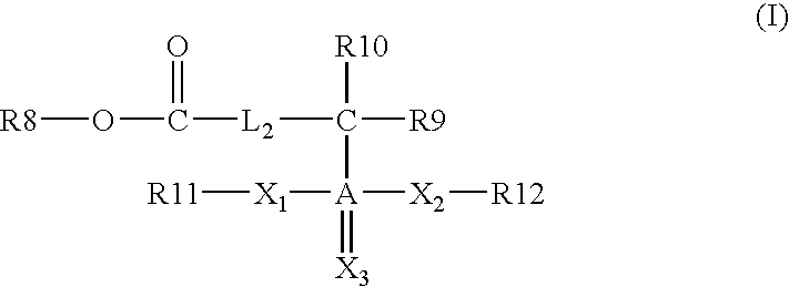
[R8]OC([L2]C([R9])([R10])[A](=[X3])([X2][R12])[X1][R11])=O
